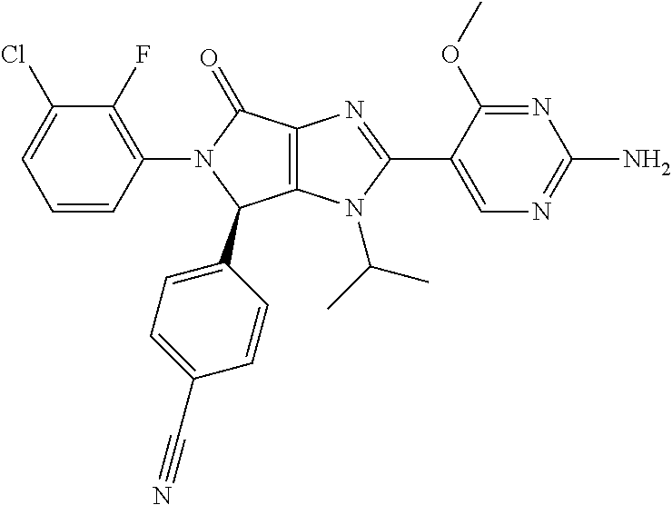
C1=CC(N2C(=O)C3=C(C2C2=CC=C(C#N)C=C2)N(C(C)C)C(C2=CN=C(N)N=C2OC)=N3)=C(F)C(Cl)=C1
